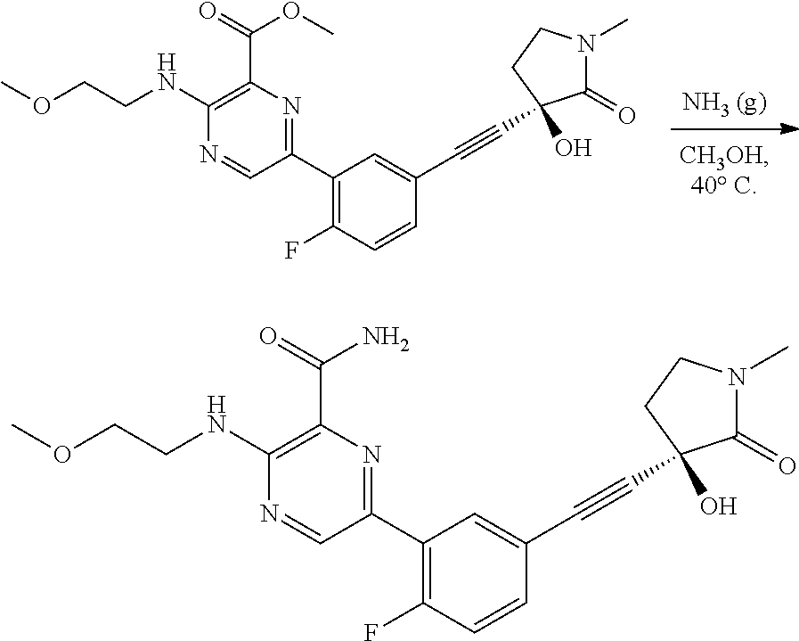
N1=CC(C2=C(F)C=CC(C#CC3(O)C(=O)N(C)CC3)=C2)=NC(C(=O)OC)=C1NCCOC.N1=CC(C2=C(F)C=CC(C#CC3(O)C(=O)N(C)CC3)=C2)=NC(C(=O)N)=C1NCCOC
